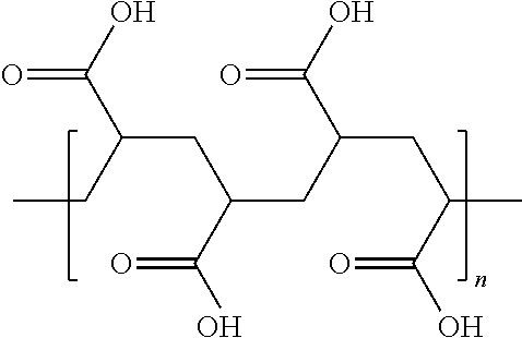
O=C(O)C(CC(CC(C(=O)O)CC(C(=O)O)C)C(=O)O)CC
